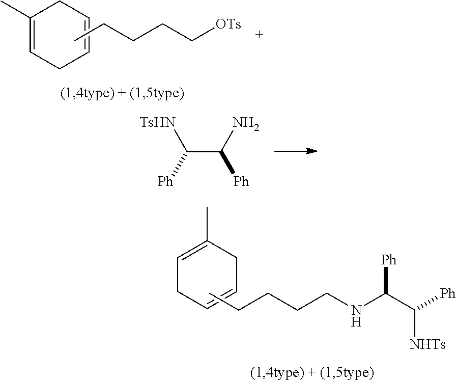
C1(C)=CCC=CC1.CCCCC[OTs].C1=C(C)CC=CC1.CCCCCNC(C([Ph])[NHTs])[Ph].C(C(N)[Ph])([Ph])[TsHN]
